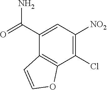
C1(Cl)=C([NO2])C=C(C(=O)N)C2=C1OC=C2
